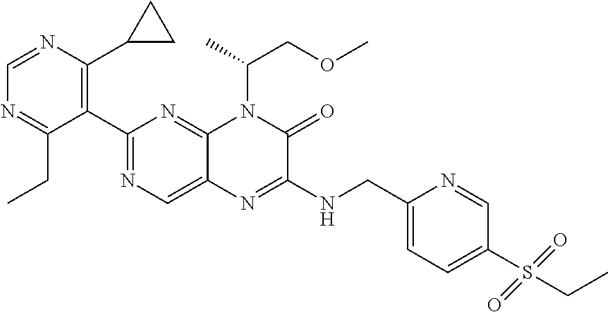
C1(C2=NC=C3C(=N2)N(C(C)COC)C(=O)C(NCC2=CC=C(S(CC)(=O)=O)C=N2)=N3)=C(C2CC2)N=CN=C1CC
